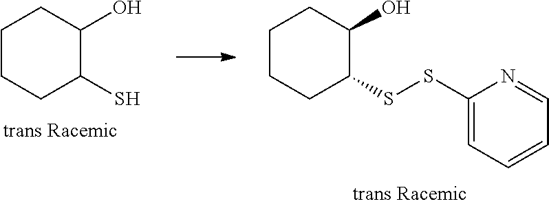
C1CCC(SSC2=CC=CC=N2)C(O)C1.C1CCC(S)C(O)C1
